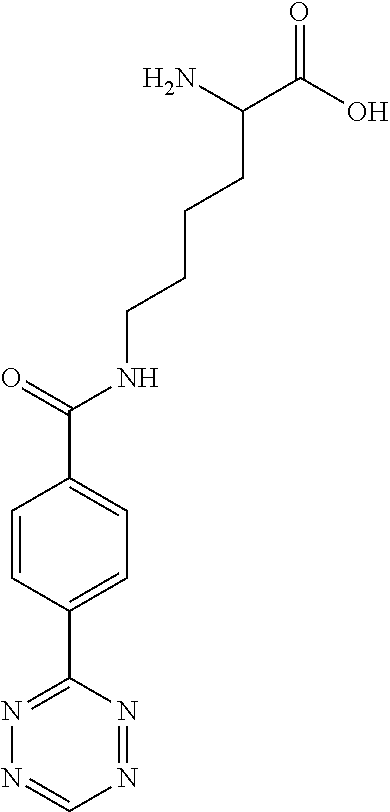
N1=NC(C2=CC=C(C(=O)NCCCCC(C(=O)O)N)C=C2)=NN=C1
